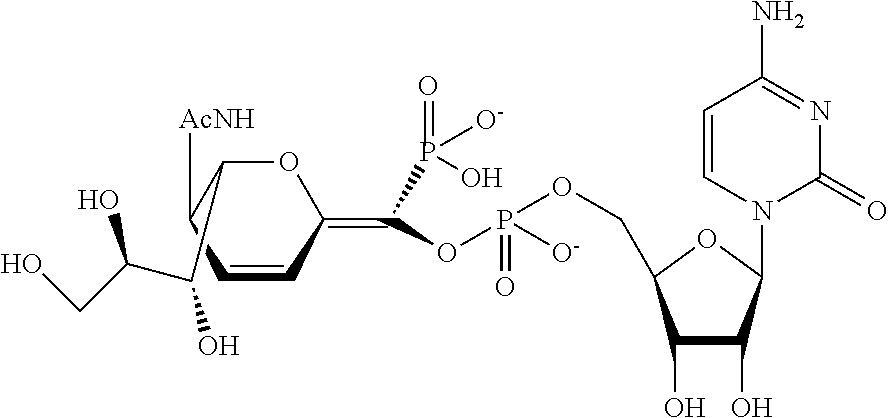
C1(O)C(O)C(N2C(=O)N=C(N)C=C2)OC1COP(OC(=C1OC(C(C(CO)O)O)C([AcNH])C=C1)P(=O)(O)[O-])(=O)[O-]
